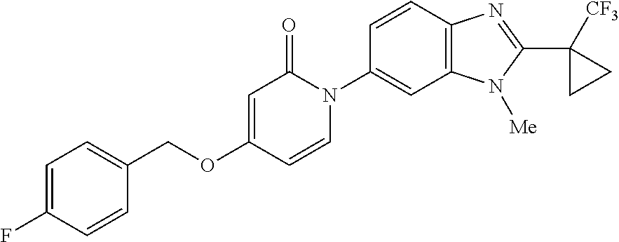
C1(COC2=CC(=O)N(C3=CC4=C(C=C3)N=C(C3([CF3])CC3)N4[Me])C=C2)=CC=C(F)C=C1
